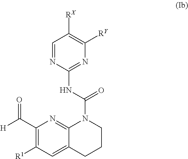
C1=NC(NC(N2C3=NC(C([H])=O)=C([R1])C=C3CCC2)=O)=NC([RY])=C1[RX]
